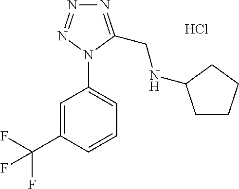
Cl.N1=C(CNC2CCCC2)N(C2=CC=CC(C(F)(F)F)=C2)N=N1
